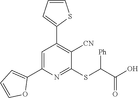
C1(C2=CC(C3=CC=CS3)=C([CN])C(SC([Ph])C(O)=O)=N2)=CC=CO1
